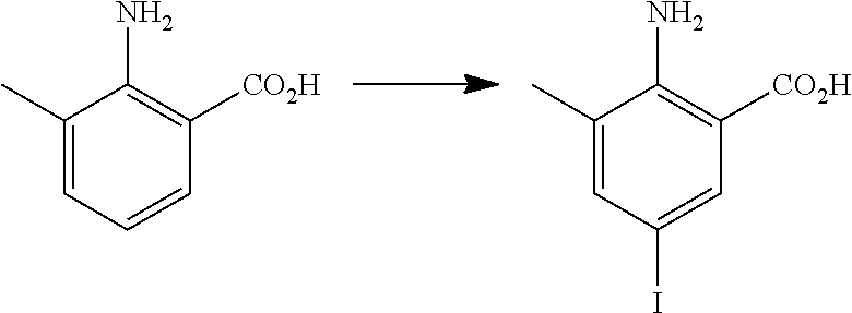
C1(C)=CC=CC([CO2H])=C1N.C1(C)=CC(I)=CC([CO2H])=C1N
